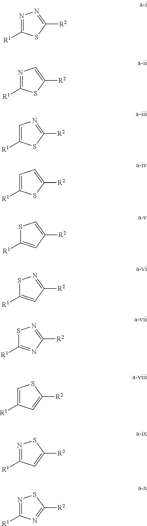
N1=C([R1])SC([R2])=N1.N1=C([R1])SC([R2])=C1.C1=C([R1])SC([R2])=N1.C1=C([R1])SC([R2])=C1.S1C([R1])=CC([R2])=C1.S1C([R1])=CC([R2])=N1.S1C([R1])=NC([R2])=N1.C1=C([R1])C=C([R2])S1.N1=C([R1])C=C([R2])S1.N1=C([R1])N=C([R2])S1
